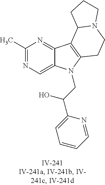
C1(C)=NC=C2C(=N1)C1=C(N2CC(C2=CC=CC=N2)O)CCN2C1CCC2
